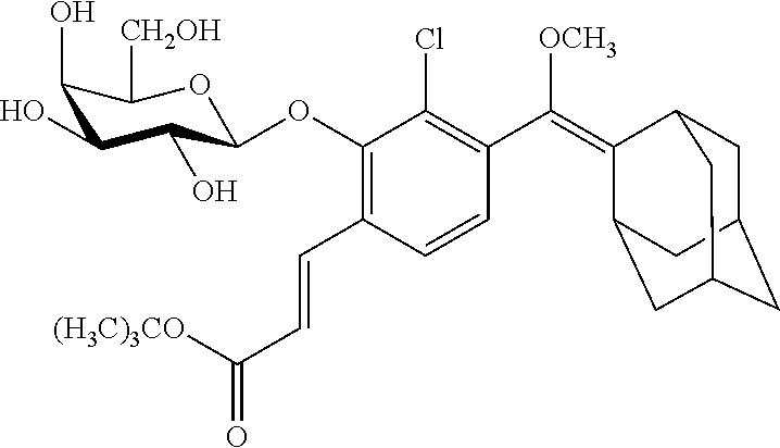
C1(OC2C(O)C(O)C(O)C([CH2OH])O2)=C(C=CC(=O)[(H3C)3CO])C=CC(C([OCH3])=C2C3CC4CC(CC2C4)C3)=C1Cl
